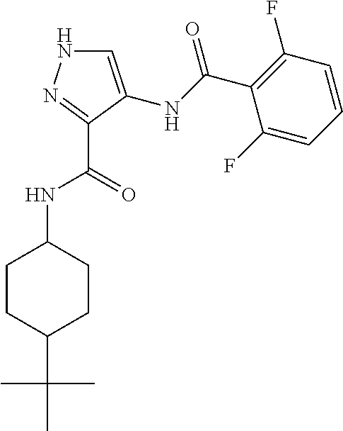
C1=C(NC(C2=C(F)C=CC=C2F)=O)C(C(=O)NC2CCC(C(C)(C)C)CC2)=NN1
